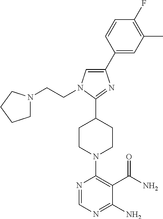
N1=CN=C(N)C(C(N)=O)=C1N1CCC(C2=NC(C3=CC(C)=C(F)C=C3)=CN2CCN2CCCC2)CC1
